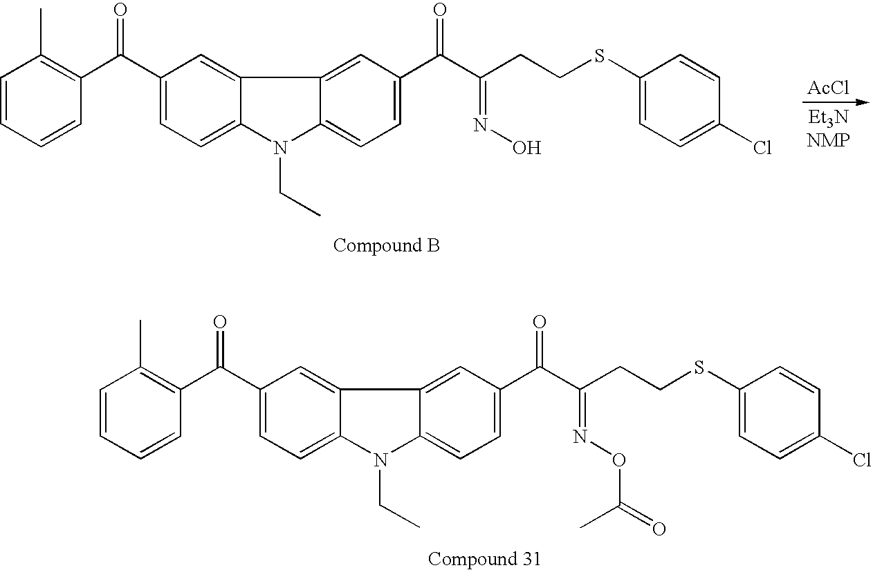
[AcCl].C1(C(C2=C(C)C=CC=C2)=O)=CC=C2C(=C1)C1=CC(C(C(CCSC3=CC=C(Cl)C=C3)=NO)=O)=CC=C1N2CC.C1(C(C2=C(C)C=CC=C2)=O)=CC=C2C(=C1)C1=CC(C(C(CCSC3=CC=C(Cl)C=C3)=NOC(C)=O)=O)=CC=C1N2CC
